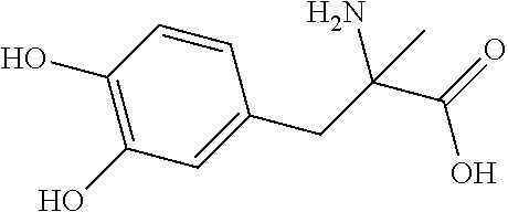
C1=CC(O)=C(O)C=C1CC(C(=O)O)(N)C
